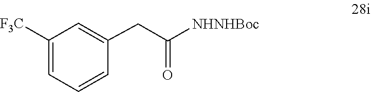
C1([F3C])=CC=CC(CC([NHNHBoc])=O)=C1
